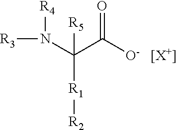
N(C(C([O-])=O)([R5])[R1][R2])([R3])[R4].[[X+]]
